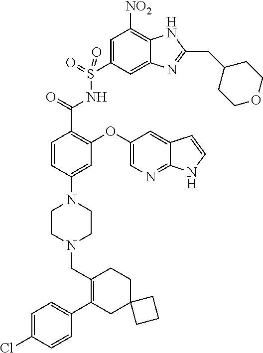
C1=C(Cl)C=CC(C2=C(CN3CCN(C4=CC(OC5=CN=C6C(=C5)C=CN6)=C(C(=O)NS(C5=CC([NO2])=C6C(=C5)N=C(CC5CCOCC5)N6)(=O)=O)C=C4)CC3)CCC3(C2)CCC3)=C1
